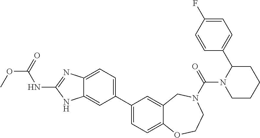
C1=C2C(=CC(C3=CC=C4C(=C3)CN(C(N3CCCCC3C3=CC=C(F)C=C3)=O)CCO4)=C1)NC(NC(OC)=O)=N2
